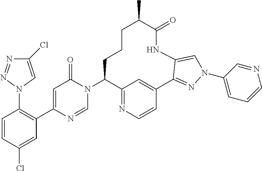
C12=NC=CC(=C1)C1=NN(C3=CC=CN=C3)C=C1NC(=O)C(C)CCCC2N1C(=O)C=C(C2=C(N3C=C(Cl)N=N3)C=CC(Cl)=C2)N=C1
